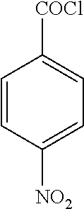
C1=CC([NO2])=CC=C1[COCl]
